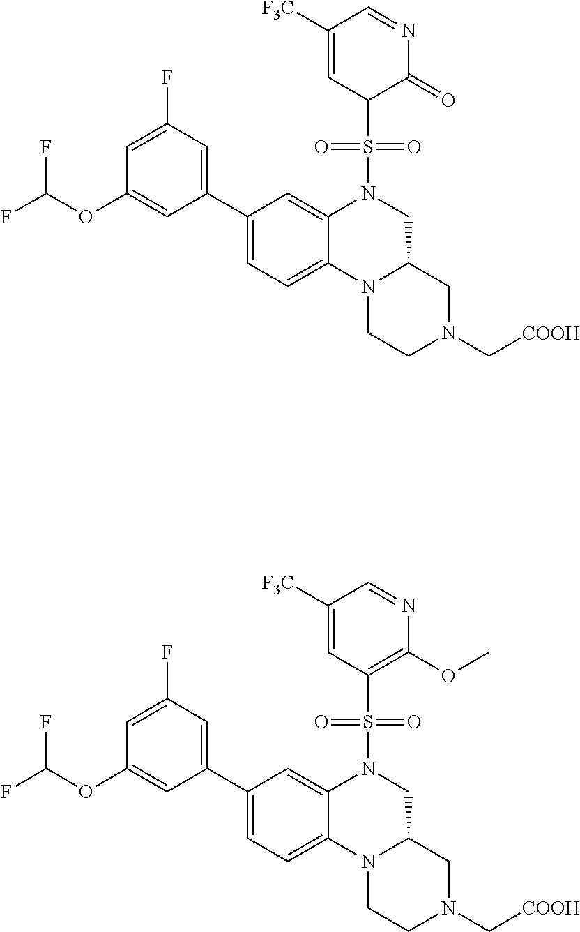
N12CCN(C[COOH])CC1CN(S(C1C=C([F3C])C=NC1=O)(=O)=O)C1=CC(C3=CC(F)=CC(OC(F)F)=C3)=CC=C21.C1CN2C3=CC=C(C4=CC(F)=CC(OC(F)F)=C4)C=C3N(S(C3=C(OC)N=CC([F3C])=C3)(=O)=O)CC2CN1C[COOH]
